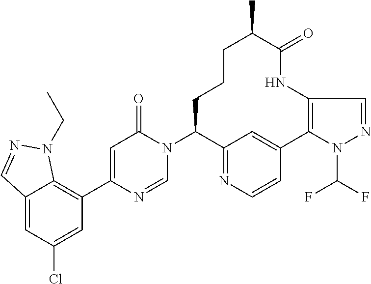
C12=CC(Cl)=CC(C3=CC(=O)N(C4C5=NC=CC(=C5)C5=C(NC(=O)C(C)CCC4)C=NN5C(F)F)C=N3)=C1N(CC)N=C2
